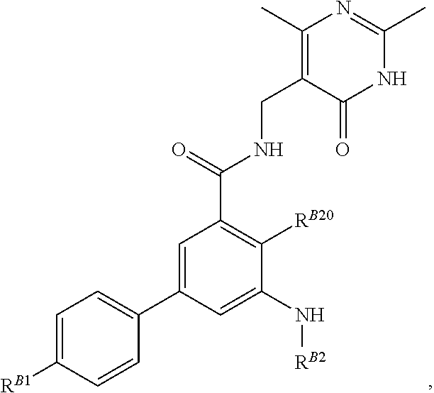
C1=C(C2=CC=C([RB1])C=C2)C=C(N[RB2])C([RB20])=C1C(=O)NCC1=C(C)N=C(C)NC1=O
